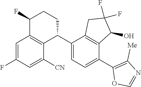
C1=C(F)C=C([CN])C2=C1C(F)CCC2C1=CC=C(C2=C([Me])N=CO2)C2=C1CC(F)(F)C2O
